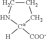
C1CN[Ca]([COO-])([H])C1
